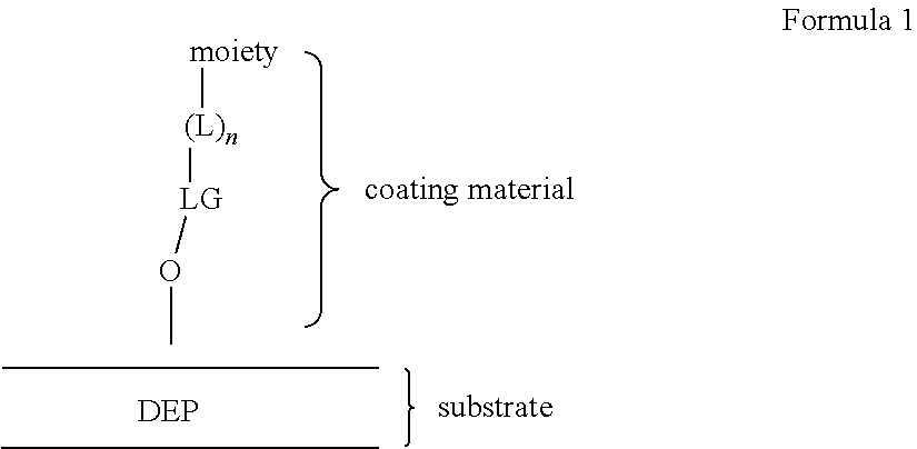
[moiety][(L)n][LG]OC
